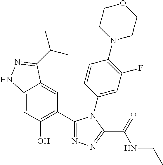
C1=C2C(=CC(C3=NN=C(C(=O)NCC)N3C3=CC(F)=C(N4CCOCC4)C=C3)=C1O)C(C(C)C)=NN2
